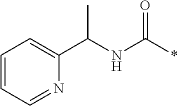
C1=CC=NC(C(NC(*)=O)C)=C1
